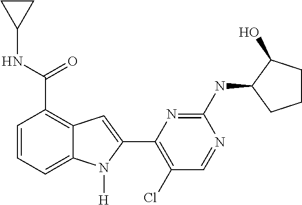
C1(NC(C2=C3C(=CC=C2)N([H])C(C2=C(Cl)C=NC(NC4C(O)CCC4)=N2)=C3)=O)CC1
